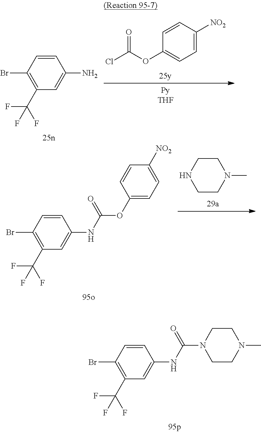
C1=CC(Br)=C(C(F)(F)F)C=C1NC(N1CCN(C)CC1)=O.C1=CC(Br)=C(C(F)(F)F)C=C1N.ClC(OC1=CC=C([NO2])C=C1)=O.C1=CC(Br)=C(C(F)(F)F)C=C1NC(OC1=CC=C([NO2])C=C1)=O.C1CN(C)CCN1
